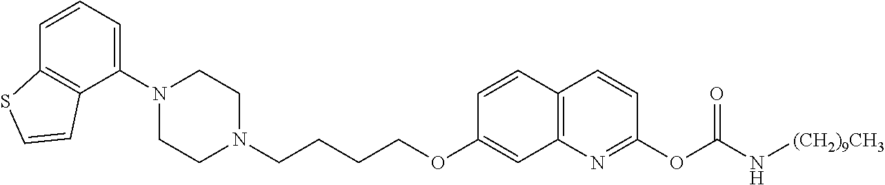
C1(N2CCN(CCCCOC3=CC4=C(C=C3)C=CC(OC(N[(CH2)9CH3])=O)=N4)CC2)=CC=CC2=C1C=CS2
